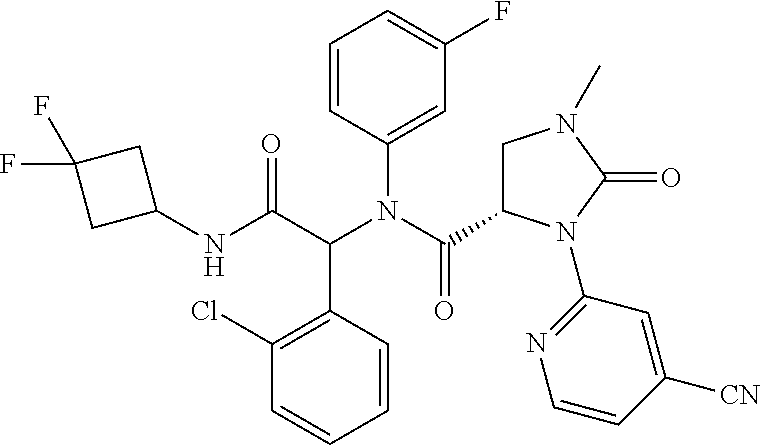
C1=CC(C(C(NC2CC(F)(F)C2)=O)N(C(=O)C2CN(C)C(=O)N2C2=NC=CC([CN])=C2)C2=CC(F)=CC=C2)=C(Cl)C=C1
